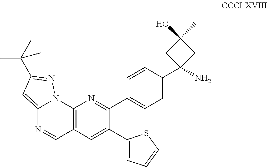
C12=C(C=C(C3=CC=CS3)C(C3=CC=C(C4(N)CC(C)(O)C4)C=C3)=N1)C=NC1=CC(C(C)(C)C)=NN21
